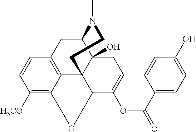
C1([H3CO])=C2C3=C(C=C1)CC1C4(O)C3(C(C(OC(=O)C3=CC=C(O)C=C3)=CC4)O2)CCN1C
